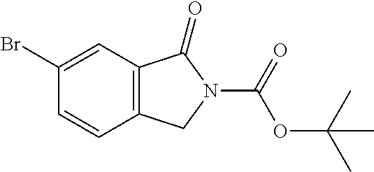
C12=C(C(=O)N(C(OC(C)(C)C)=O)C1)C=C(Br)C=C2
